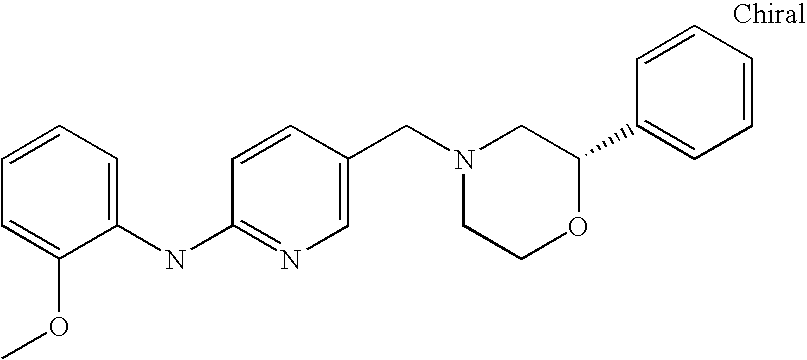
C1(NC2=NC=C(CN3CCOC(C4=CC=CC=C4)C3)C=C2)=CC=CC=C1OC
